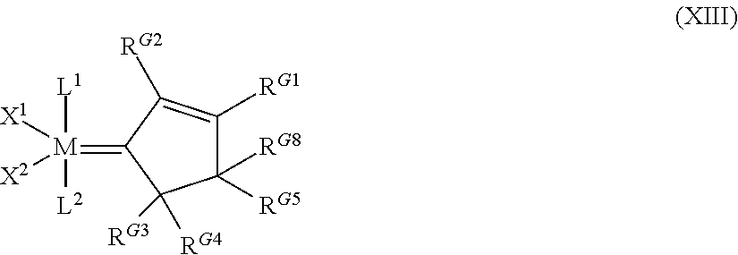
C1([RG5])([RG8])C([RG1])=C([RG2])C(=[M]([L1])([L2])([X1])[X2])C1([RG4])[RG3]
